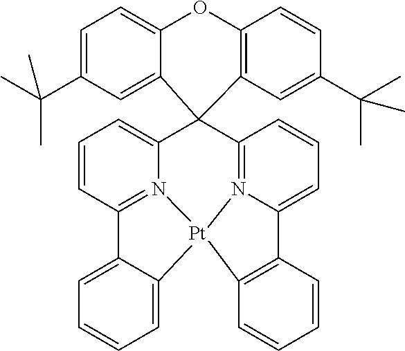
C1=CC2=N3C(=C1)C1(C4=N5C(=CC=C4)C4=C([Pt]35C3=CC=CC=C23)C=CC=C4)C2=CC(C(C)(C)C)=CC=C2OC2=C1C=C(C(C)(C)C)C=C2
